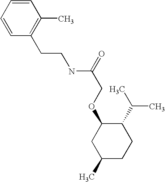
O(C1CC(C)CCC1C(C)C)CC(NCCC1=C(C)C=CC=C1)=O
